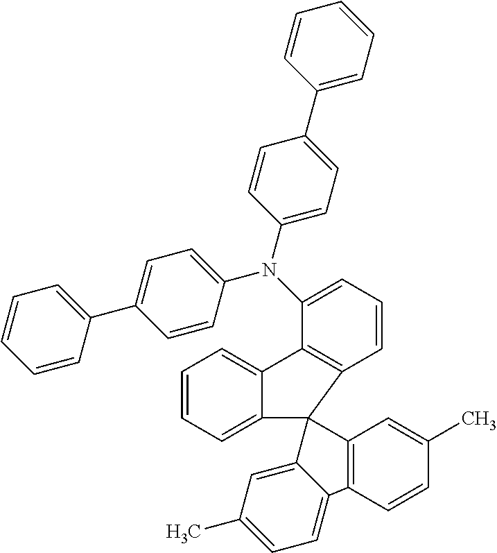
C1=CC=C(C2=CC=C(N(C3=CC=CC4=C3C3=CC=CC=C3C43C4=C(C=CC(C)=C4)C4=CC=C(C)C=C34)C3=CC=C(C4=CC=CC=C4)C=C3)C=C2)C=C1
